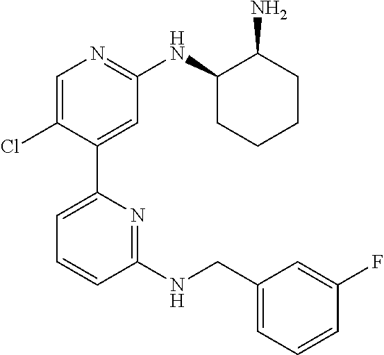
C1=C(Cl)C(C2=CC=CC(NCC3=CC=CC(F)=C3)=N2)=CC(NC2CCCCC2N)=N1
